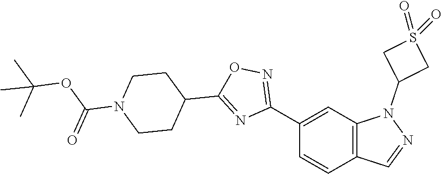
C1(C2=NOC(C3CCN(C(OC(C)(C)C)=O)CC3)=N2)=CC2=C(C=C1)C=NN2C1CS(=O)(=O)C1
